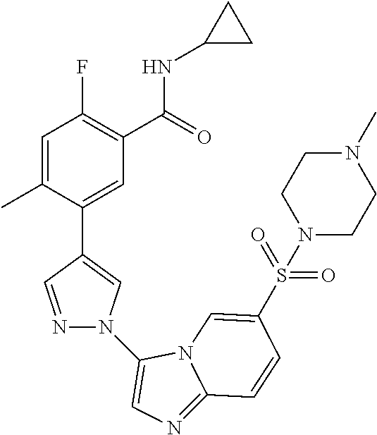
C1=C(C)C(C2=CN(C3=CN=C4N3C=C(S(=O)(=O)N3CCN(C)CC3)C=C4)N=C2)=CC(C(=O)NC2CC2)=C1F
